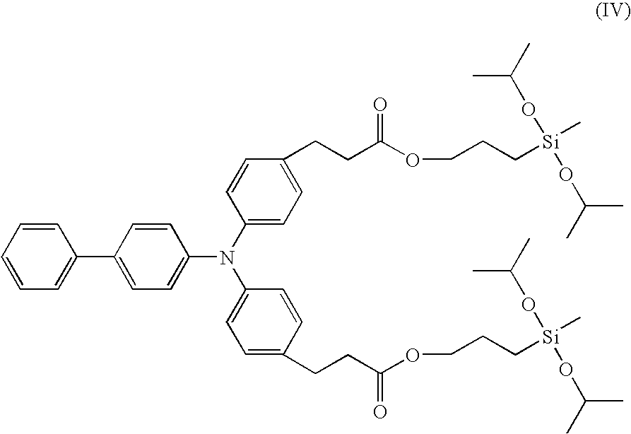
C1=CC=C(C2=CC=C(N(C3=CC=C(CCC(OCCC[Si](C)(OC(C)C)OC(C)C)=O)C=C3)C3=CC=C(CCC(OCCC[Si](C)(OC(C)C)OC(C)C)=O)C=C3)C=C2)C=C1
